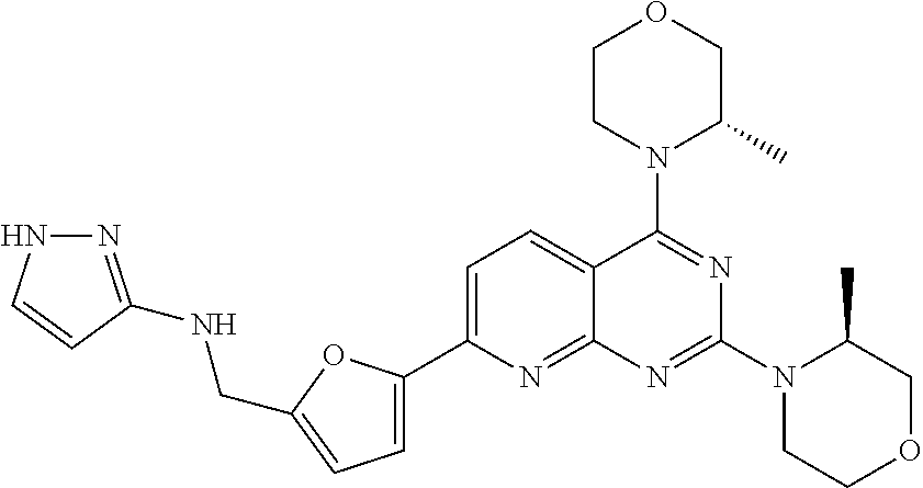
C1=C(C2=CC=C(CNC3=NNC=C3)O2)N=C2C(=C1)C(N1C(C)COCC1)=NC(N1CCOCC1C)=N2
